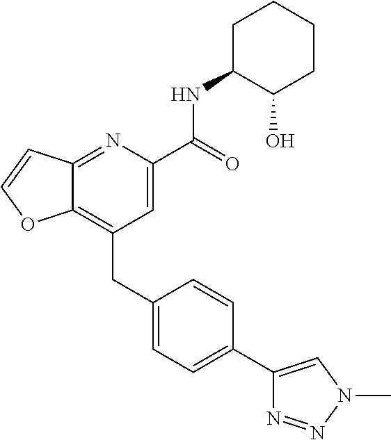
C12=C(CC3=CC=C(C4=CN(C)N=N4)C=C3)C=C(C(NC3C(O)CCCC3)=O)N=C1C=CO2
